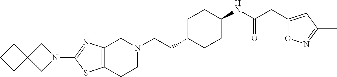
C12=C(CCN(CCC3CCC(NC(CC4=CC(C)=NO4)=O)CC3)C1)SC(N1CC3(C1)CCC3)=N2
